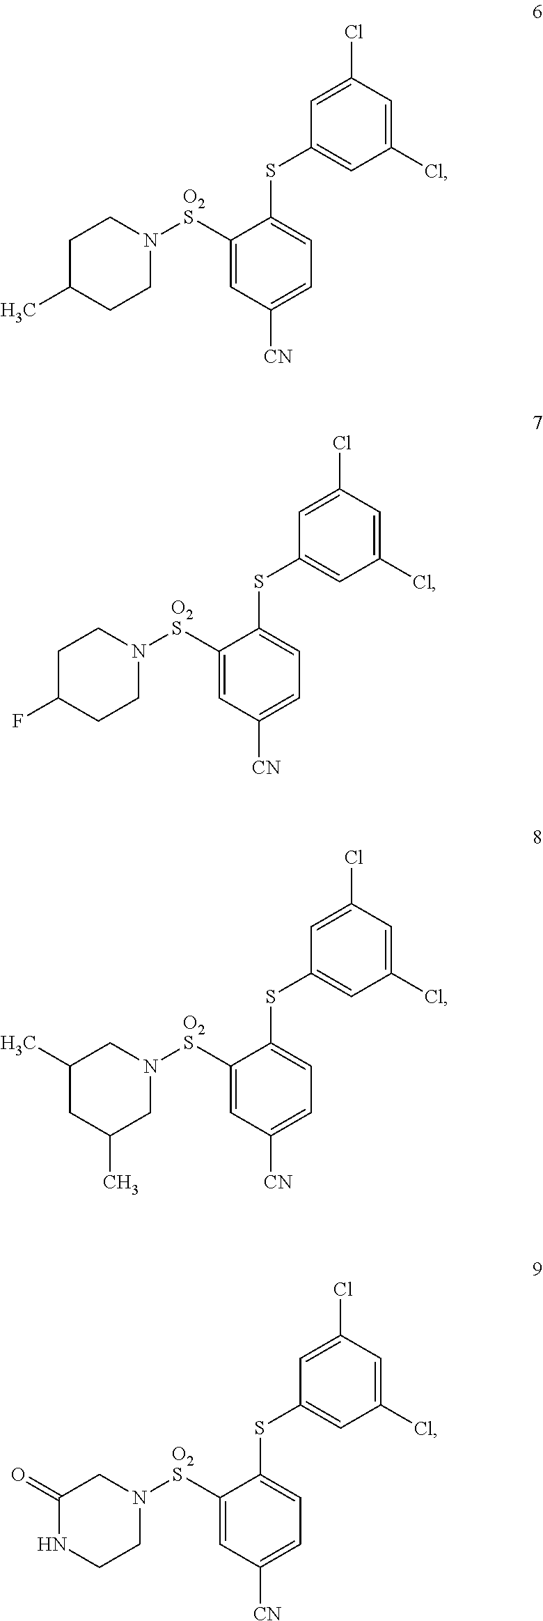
C1C(C)CCN([O2S]C2=CC([CN])=CC=C2SC2=CC(Cl)=CC(Cl)=C2)C1.C1C(F)CCN([O2S]C2=CC([CN])=CC=C2SC2=CC(Cl)=CC(Cl)=C2)C1.C1(C)CC(C)CN([O2S]C2=CC([CN])=CC=C2SC2=CC(Cl)=CC(Cl)=C2)C1.C1(=O)NCCN([O2S]C2=CC([CN])=CC=C2SC2=CC(Cl)=CC(Cl)=C2)C1
